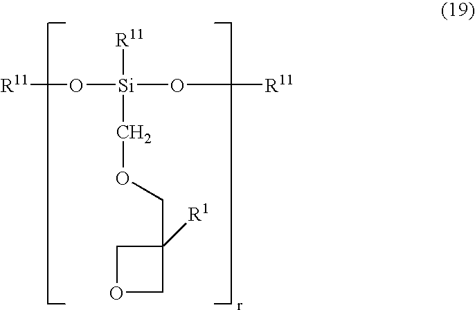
[R11]O[Si](O[R11])([R11])COCC1([R1])COC1
